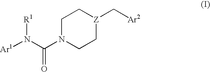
C1N(C(N([Ar1])[R1])=O)CC[Z](C[Ar2])C1
